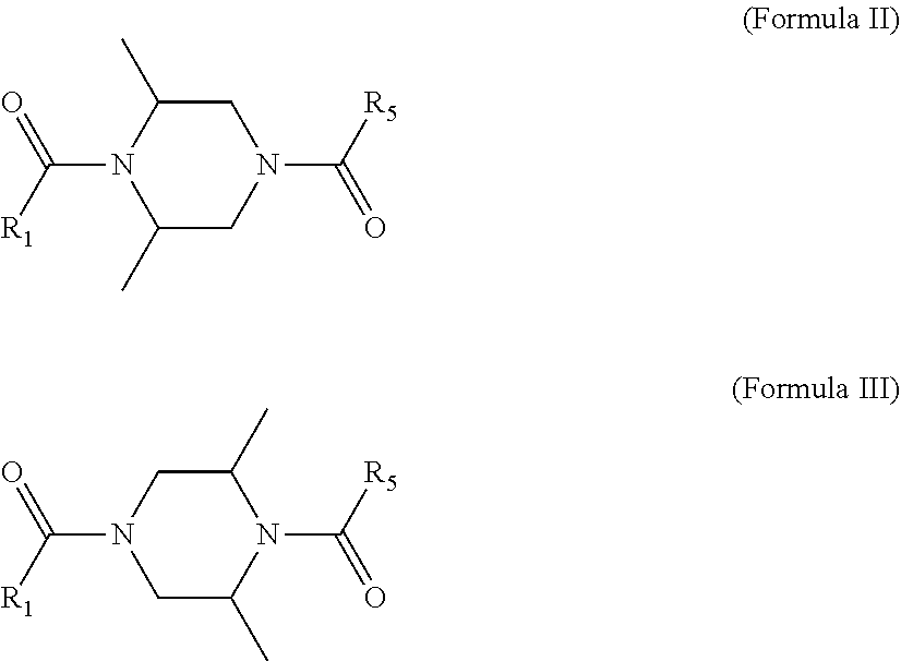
C1(C)CN(C([R5])=O)CC(C)N1C([R1])=O.C1C(C)N(C([R5])=O)C(C)CN1C([R1])=O
